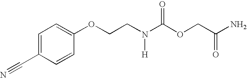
C1=C(C#N)C=CC(OCCN([H])C(OCC(N)=O)=O)=C1
